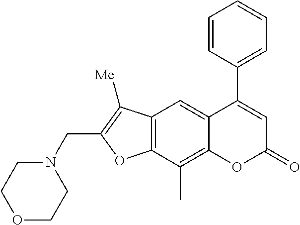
C12=C(C(C)=C3C(=C1)C(C1=CC=CC=C1)=CC(=O)O3)OC(CN1CCOCC1)=C2[Me]
